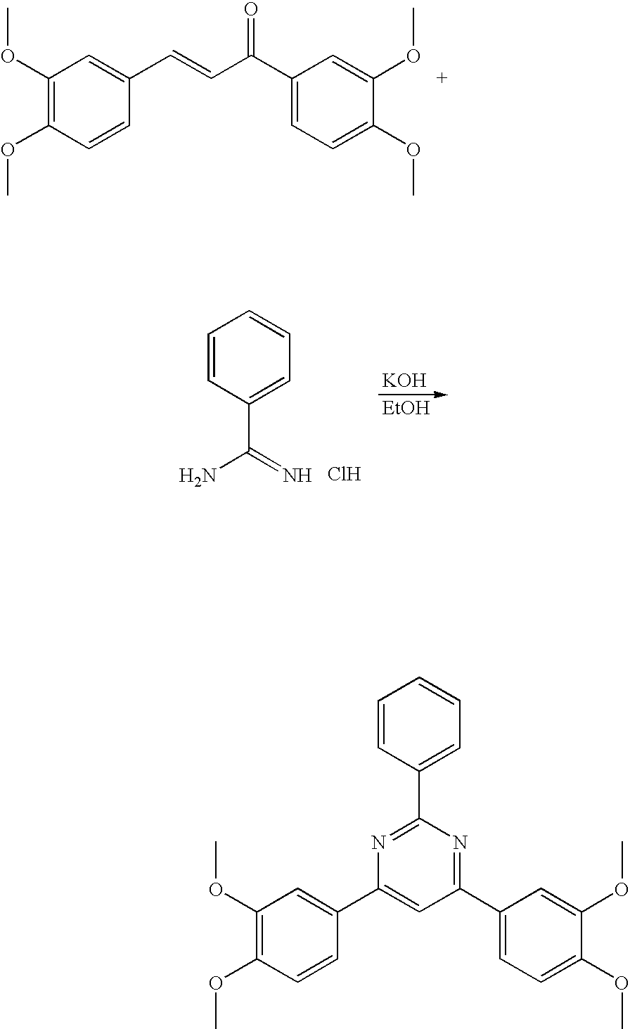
Cl.[KOH].[EtOH].C1=CC=C(C(=N)N)C=C1.C1(OC)=C(OC)C=CC(C=CC(C2=CC=C(OC)C(OC)=C2)=O)=C1.C1=CC(C2=NC(C3=CC(OC)=C(OC)C=C3)=CC(C3=CC=C(OC)C(OC)=C3)=N2)=CC=C1
